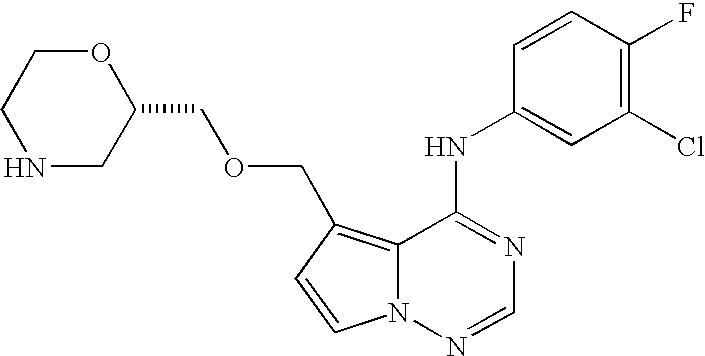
C12=C(COCC3OCCNC3)C=CN1N=CN=C2NC1=CC(Cl)=C(F)C=C1
